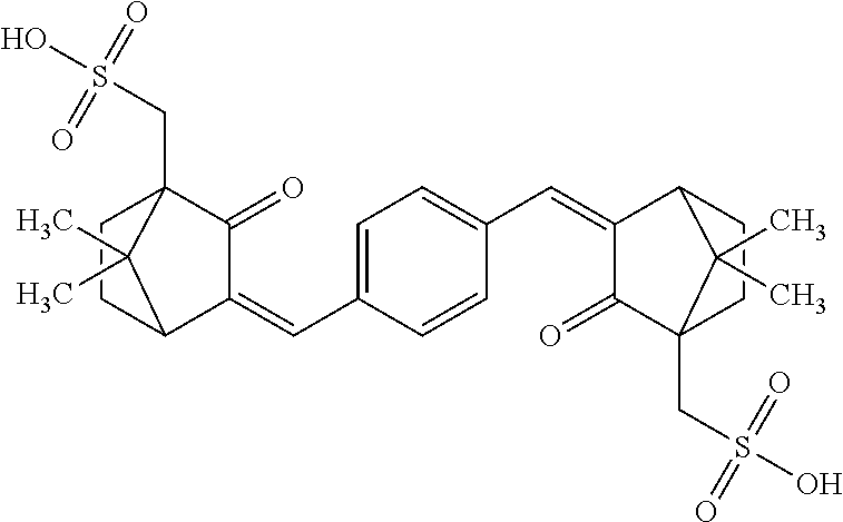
C1=C(C=C2C(=O)C3(CS(O)(=O)=O)CCC2C3(C)C)C=CC(C=C2C(=O)C3(CS(O)(=O)=O)CCC2C3(C)C)=C1
